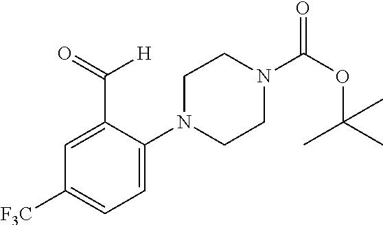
C1=C(C(=O)[H])C(N2CCN(C(OC(C)(C)C)=O)CC2)=CC=C1[F3C]
